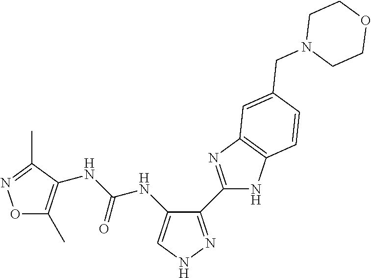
C1(C2=NC3=C(N2)C=CC(CN2CCOCC2)=C3)=NNC=C1NC(NC1=C(C)ON=C1C)=O
